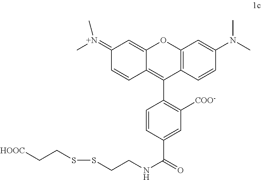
C1(=[N+](C)C)C=CC2=C(C3=C([COO-])C=C(C(=O)NCCSSCC[HOOC])C=C3)C3=C(OC2=C1)C=C(N(C)C)C=C3
